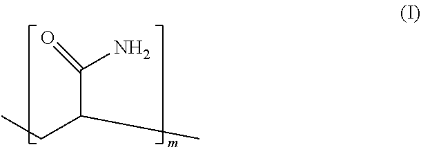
C(C(CC)C)(=O)N
